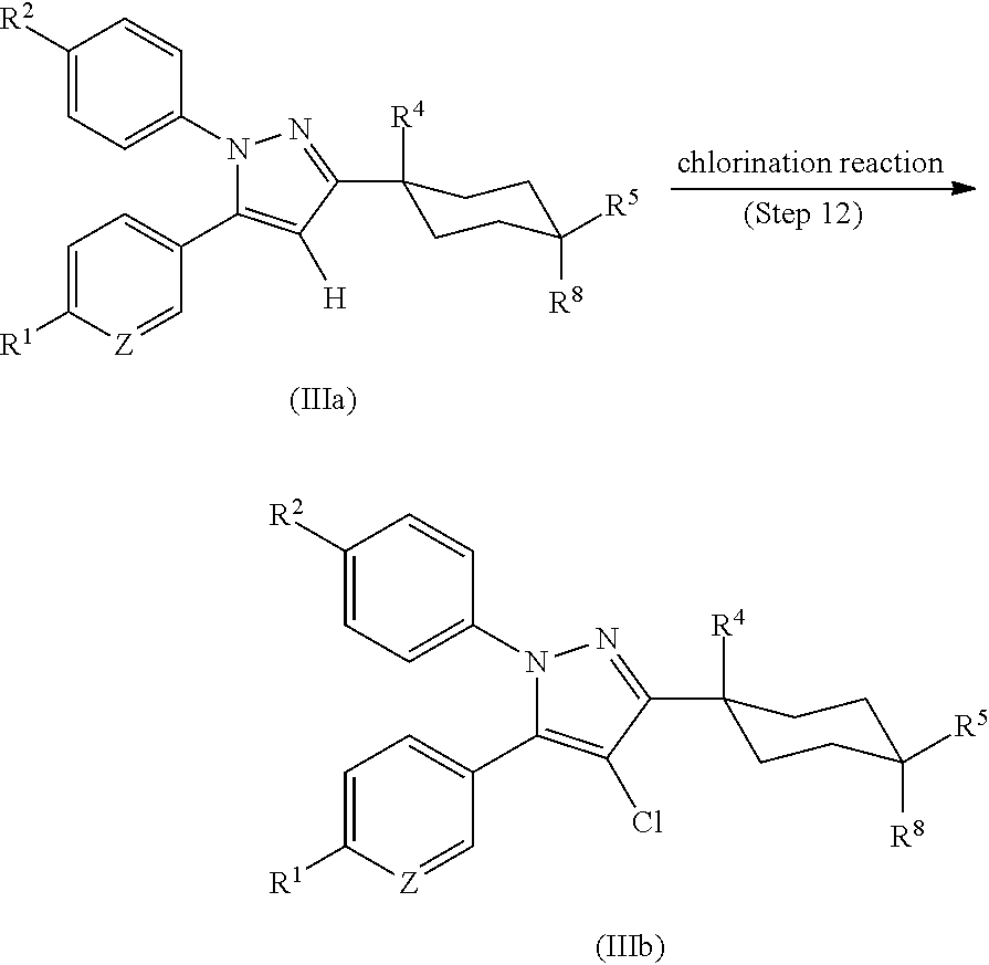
C1([R2])=CC=C(N2C(C3=CC=C([R1])[Z]=C3)=C(Cl)C(C3([R4])CCC([R8])([R5])CC3)=N2)C=C1.C1([R2])=CC=C(N2C(C3=CC=C([R1])[Z]=C3)=C([H])C(C3([R4])CCC([R8])([R5])CC3)=N2)C=C1
